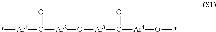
*[Ar1]C(=O)[Ar2]O[Ar3]C(=O)[Ar4]O*
